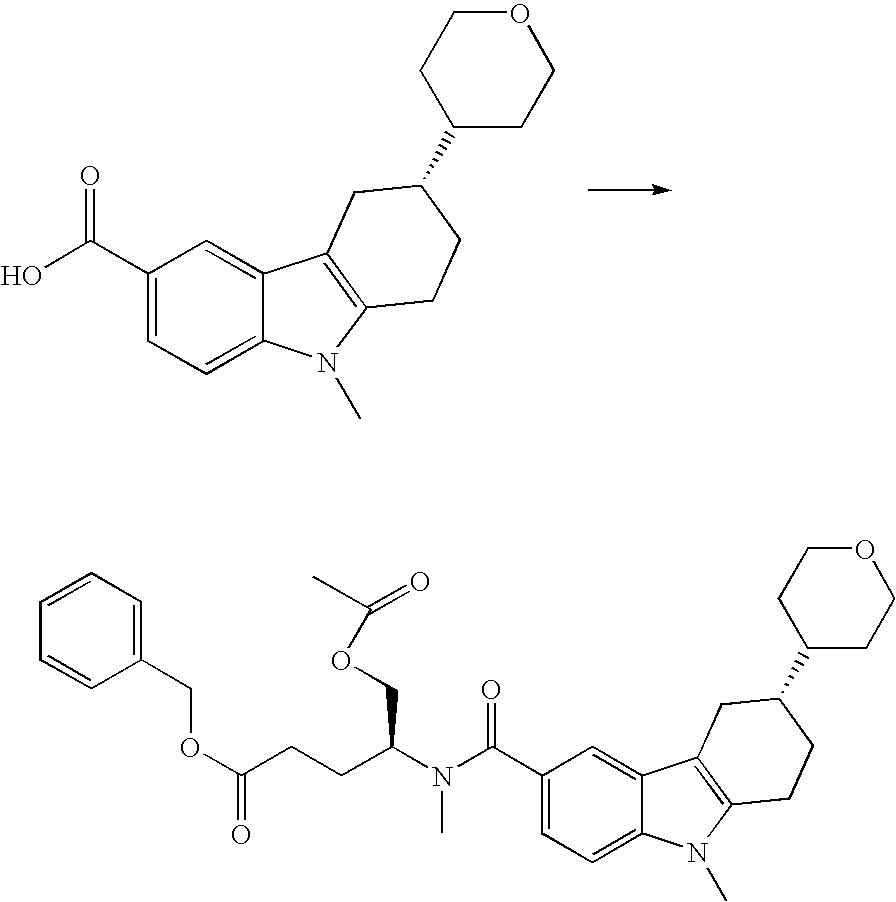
C1(C(O)=O)=CC=C2C(=C1)C1=C(N2C)CCC(C2CCOCC2)C1.C1(C(N(C(CCC(OCC2=CC=CC=C2)=O)COC(C)=O)C)=O)=CC=C2C(=C1)C1=C(N2C)CCC(C2CCOCC2)C1
